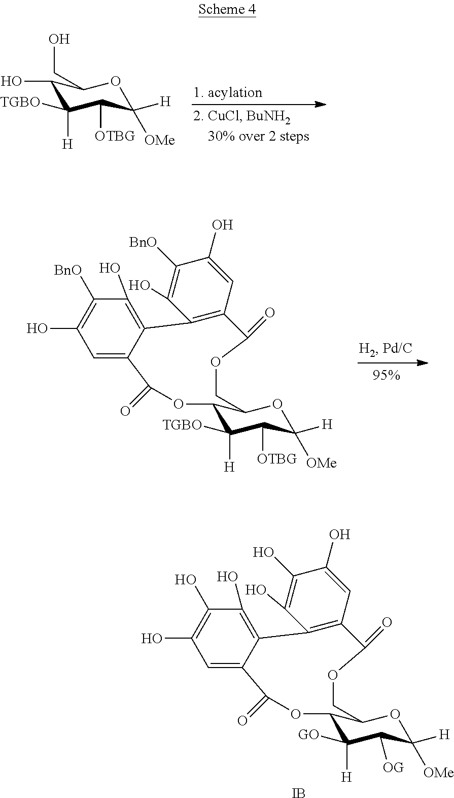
C1(O)C([H])([TGBO])C([OTBG])C([H])([OMe])OC1CO.C12C([H])([TGBO])C([OTBG])C([H])([OMe])OC1COC(=O)C1=C(C3=C(O)C([BnO])=C(O)C=C3C(=O)O2)C(O)=C([BnO])C(O)=C1.C12C([H])([GO])C([OG])C([H])([OMe])OC1COC(=O)C1=C(C3=C(O)C(O)=C(O)C=C3C(=O)O2)C(O)=C(O)C(O)=C1.[IB]
